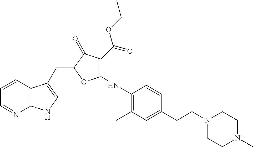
C1=CC2=C(N=C1)NC=C2C=C1C(=O)C(C(=O)OCC)=C(NC2=C(C)C=C(CCN3CCN(C)CC3)C=C2)O1
